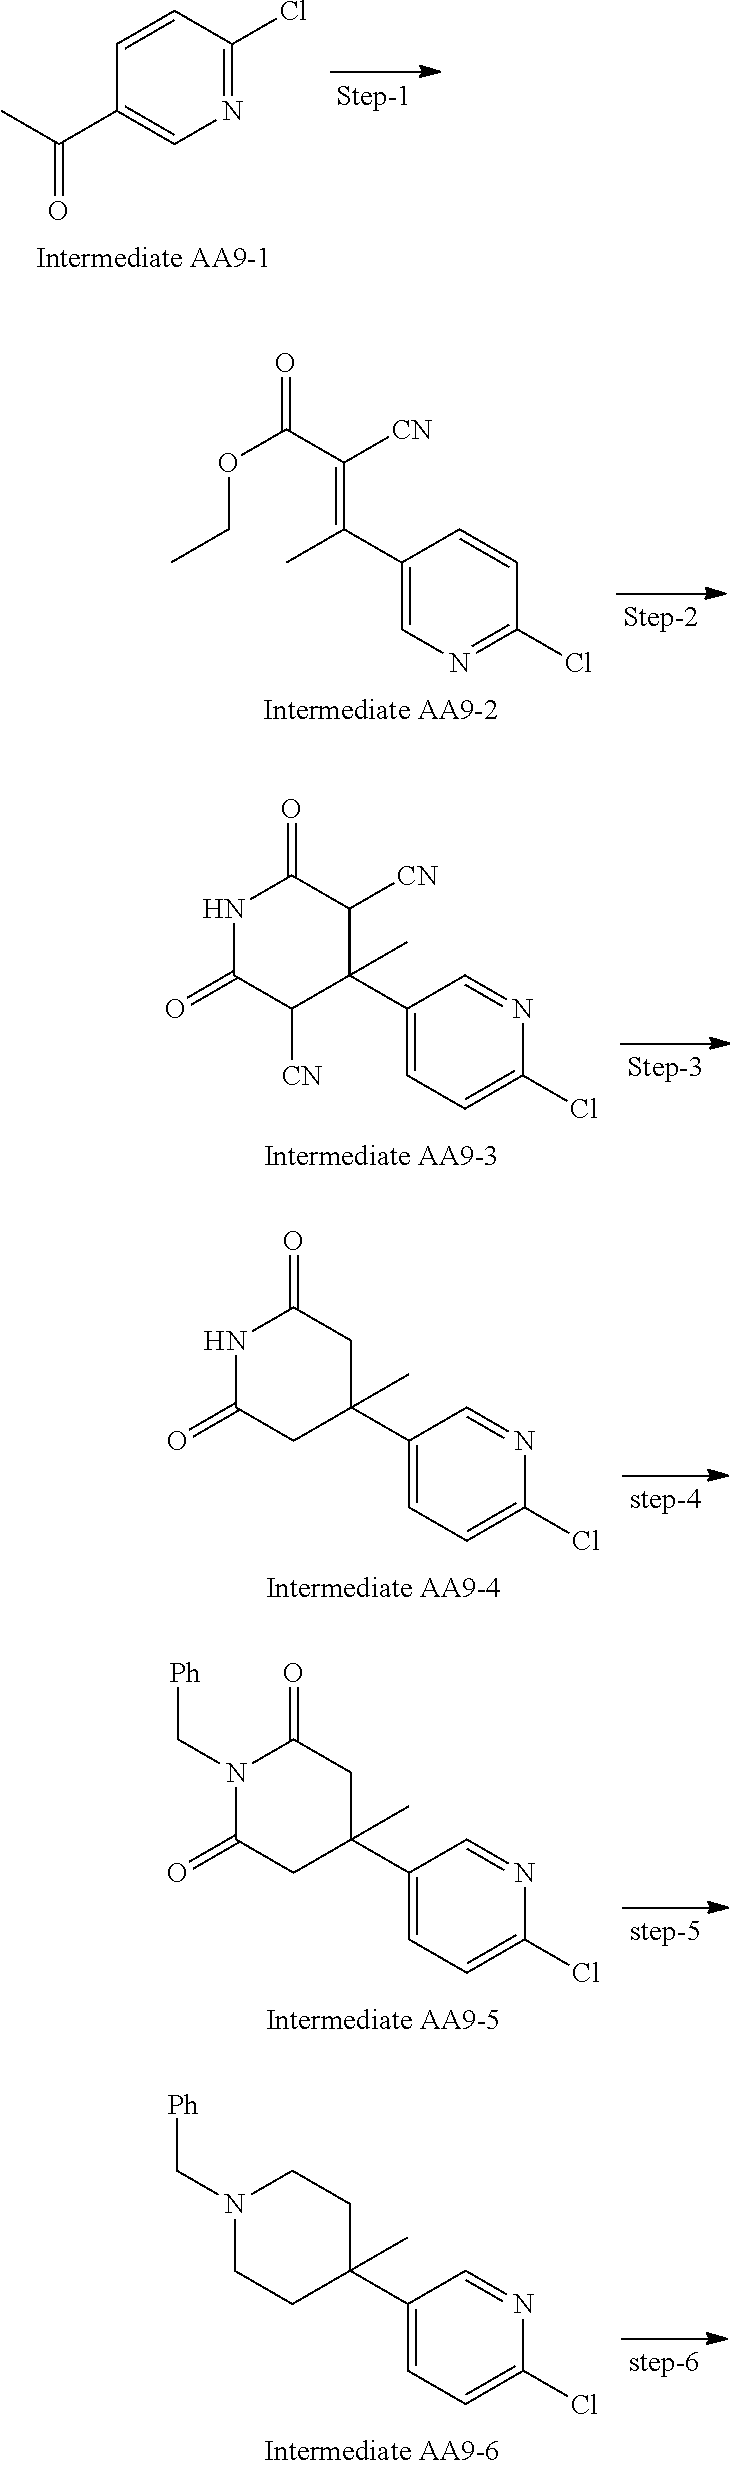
N1=C(Cl)C=CC(C(=O)C)=C1.C1(C(=C([CN])C(=O)OCC)C)=CN=C(Cl)C=C1.C1(C2(C)C([CN])C(=O)NC(=O)C2[CN])=CC=C(Cl)N=C1.C1(C2(C)CC(=O)NC(=O)C2)=CC=C(Cl)N=C1.C1(C2(C)CC(=O)N(C[Ph])C(=O)C2)=CC=C(Cl)N=C1.C1(C2(C)CCN(C[Ph])CC2)=CC=C(Cl)N=C1
